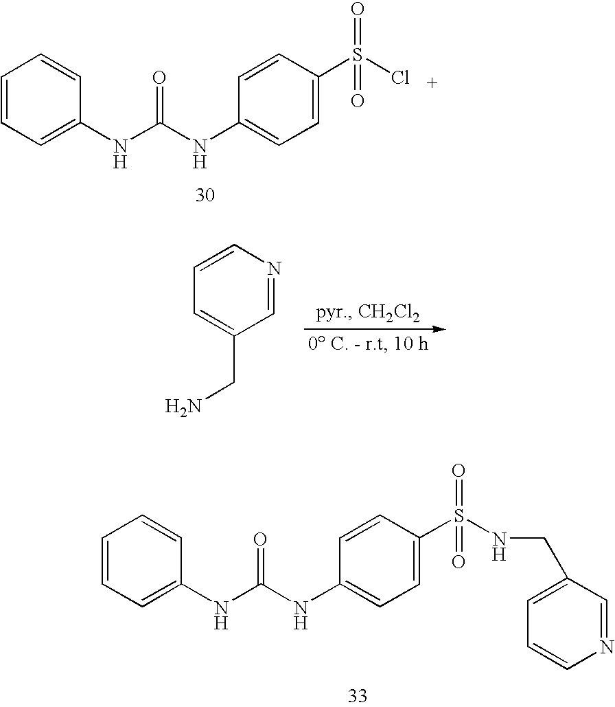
C1=CC=C(NC(NC2=CC=C(S(Cl)(=O)=O)C=C2)=O)C=C1.C1=CN=CC(CN)=C1.C1=CC=C(NC(NC2=CC=C(S(=O)(=O)NCC3=CC=CN=C3)C=C2)=O)C=C1
